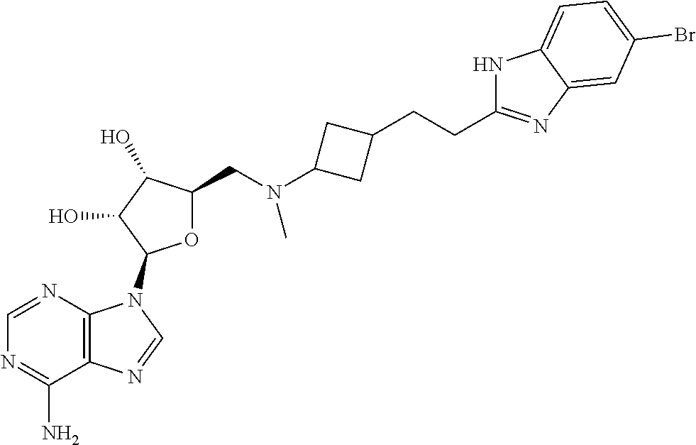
C1=NC2=C(C(N)=N1)N=CN2C1OC(CN(C2CC(CCC3=NC4=CC(Br)=CC=C4N3)C2)C)C(O)C1O
